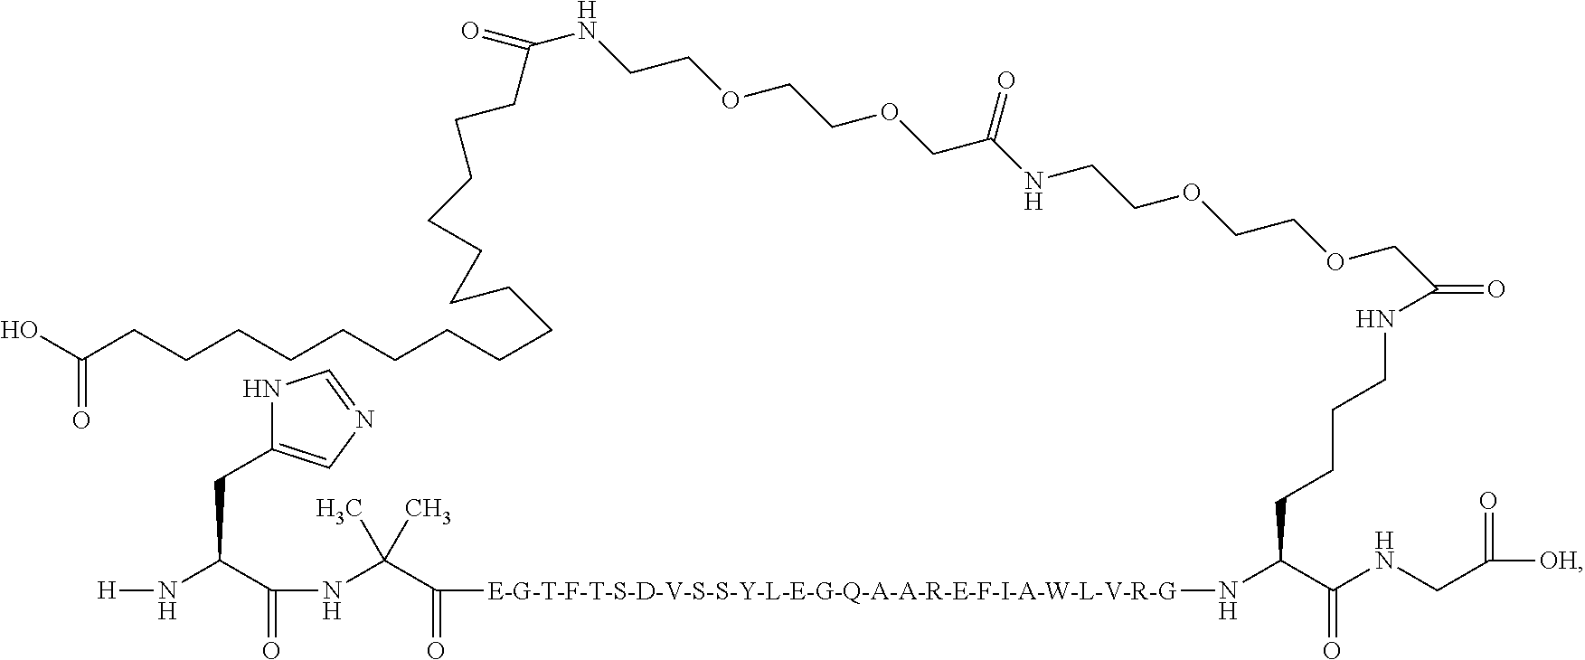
[H]NC(C(NC(C([E-G-T-F-T-S-D-V-S-S-Y-L-E-G-Q-A-A-R-E-F-I-A-W-L-V-R-G]NC(C(NCC([OH])=O)=O)CCCCNC(=O)COCCOCCNC(=O)COCCOCCNC(CCCCCCCCCCCCCCCCC(=O)O)=O)=O)(C)C)=O)CC1=CN=CN1
